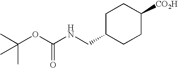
C1C(CNC(OC(C)(C)C)=O)CCC([CO2H])C1
